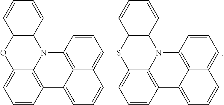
C1=CC2=C3C(=C1)C=CC=C3C1=C3N2C2=C(OC3=CC=C1)C=CC=C2.C1=CC2=C3C(=C1)C=CC=C3C1=C3N2C2=C(SC3=CC=C1)C=CC=C2
